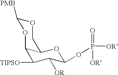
C12C(OC(OP([OR])(=O)[OR])C([OR])C1[TIPSO])COC([PMB])O2
